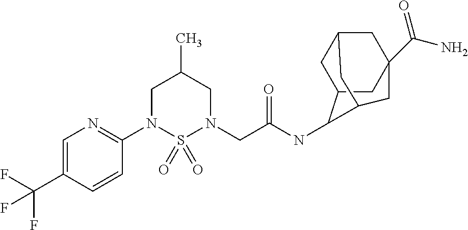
C1=C(C(F)(F)F)C=CC(N2S(=O)(=O)N(CC(NC3C4CC5CC(C(=O)N)(CC3C5)C4)=O)CC(C)C2)=N1
